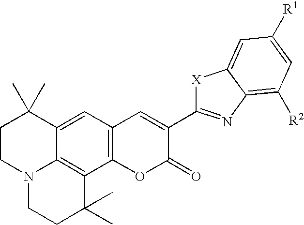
C1=C2C3=C(C4=C1C=C(C1=NC5=C([R2])C=C([R1])C=C5[X]1)C(=O)O4)C(C)(C)CCN3CCC2(C)C
